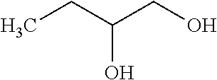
C(O)(CC)CO
